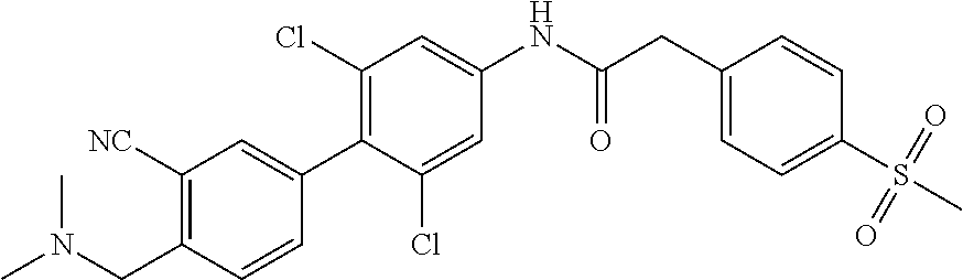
C1(CN(C)C)=C([NC])C=C(C2=C(Cl)C=C(NC(CC3=CC=C(S(=O)(=O)C)C=C3)=O)C=C2Cl)C=C1
